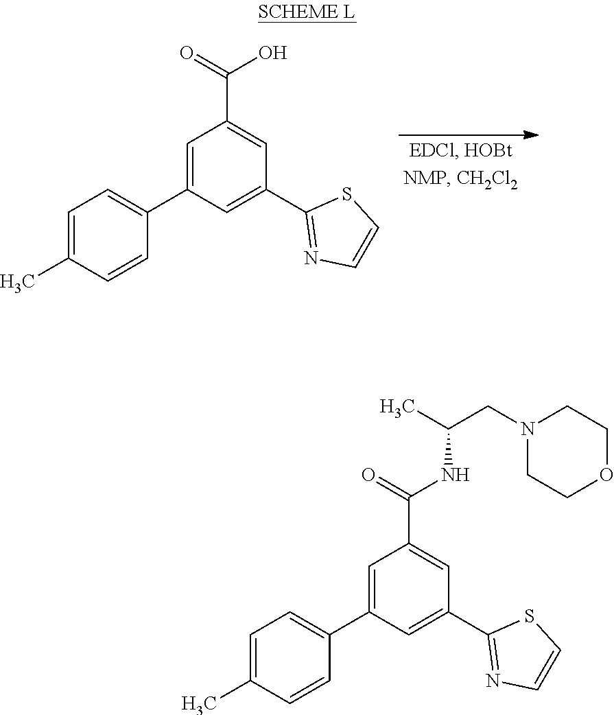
C1=C(C)C=CC(C2=CC(C(=O)O)=CC(C3=NC=CS3)=C2)=C1.C1=C(C)C=CC(C2=CC(C(=O)NC(CN3CCOCC3)C)=CC(C3=NC=CS3)=C2)=C1
